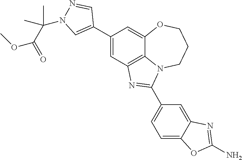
C1(C2=CN(C(C)(C)C(OC)=O)N=C2)=CC2=C3C(=C1)OCCCN3C(C1=CC=C3C(=C1)N=C(N)O3)=N2
